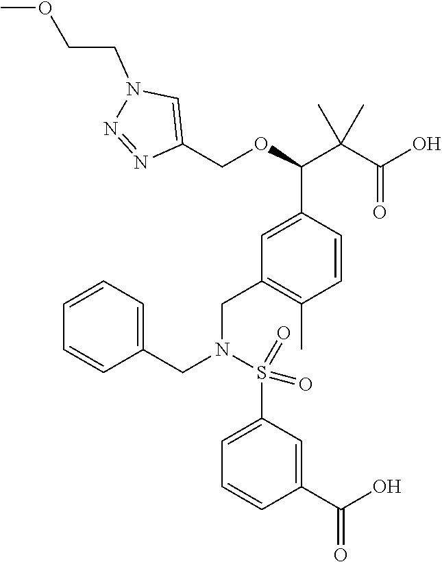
C1(COC(C(C(O)=O)(C)C)C2=CC(CN(CC3=CC=CC=C3)S(C3=CC=CC(C(O)=O)=C3)(=O)=O)=C(C)C=C2)=CN(CCOC)N=N1
